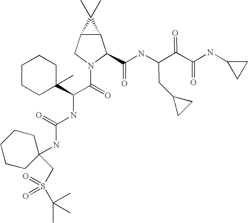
C12C(CN(C(=O)C(NC(NC3(CS(C(C)(C)C)(=O)=O)CCCCC3)=O)C3(C)CCCCC3)C1C(NC(C(C(NC1CC1)=O)=O)CC1CC1)=O)C2(C)C
